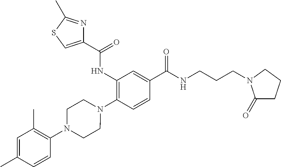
C1(NC(=O)C2=CSC(C)=N2)=C(N2CCN(C3=C(C)C=C(C)C=C3)CC2)C=CC(C(NCCCN2C(=O)CCC2)=O)=C1
